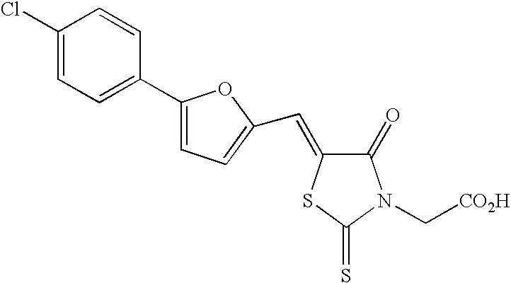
C1(Cl)=CC=C(C2=CC=C(C=C3C(=O)N(C[CO2H])C(=S)S3)O2)C=C1
